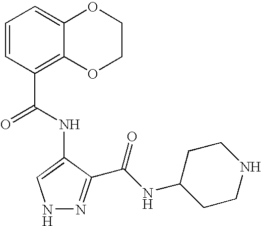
C1=CC(C(=O)NC2=CNN=C2C(NC2CCNCC2)=O)=C2C(=C1)OCCO2
